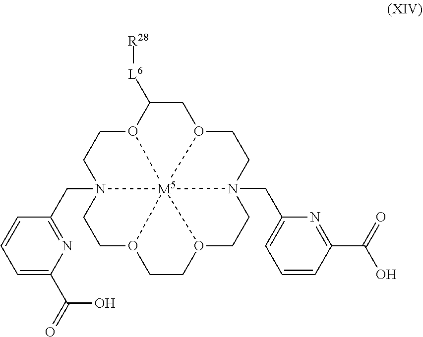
C1([L6][R28])O2CCN3(CC4=NC(C(=O)O)=CC=C4)CCO4CCO5CCN6(CC7=CC=CC(C(O)=O)=N7)CCO(C1)[M5]26534
